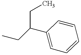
C1=CC(C(CC)CC)=CC=C1
